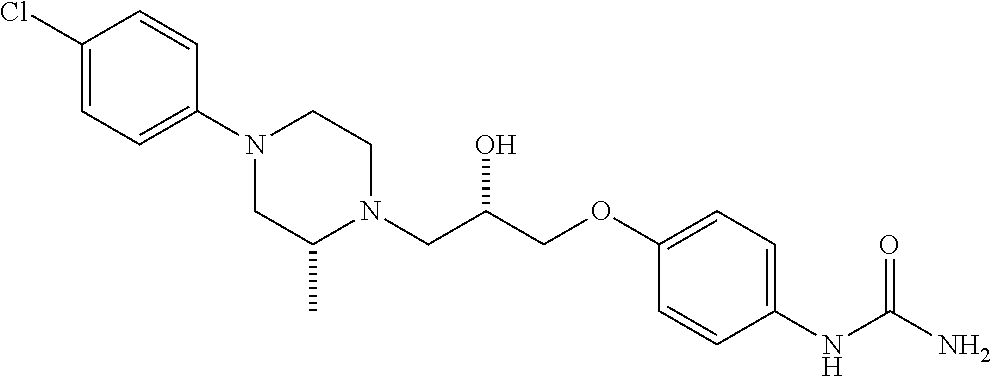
C1(Cl)=CC=C(N2CC(C)N(CC(COC3=CC=C(NC(N)=O)C=C3)O)CC2)C=C1
